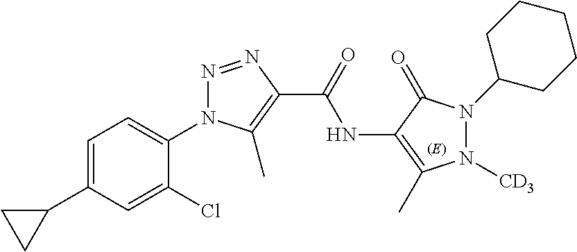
C1=C(C2CC2)C=C(Cl)C(N2N=NC(C(NC3=C(C)N([CD3])N(C4CCCCC4)C3=O)=O)=C2C)=C1
